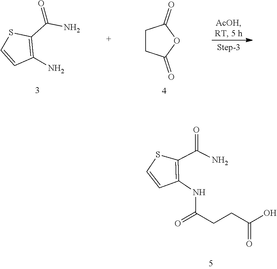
C1=CC(N)=C(C(N)=O)S1.C1CC(=O)OC1=O.C1=CC(NC(CCC(O)=O)=O)=C(C(N)=O)S1
